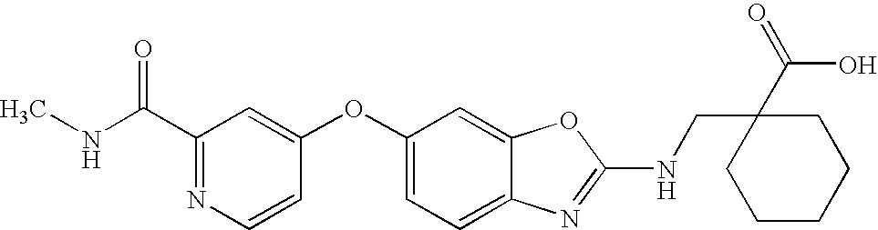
C1(C(NC)=O)=NC=CC(OC2=CC=C3C(=C2)OC(NCC2(C(=O)O)CCCCC2)=N3)=C1
